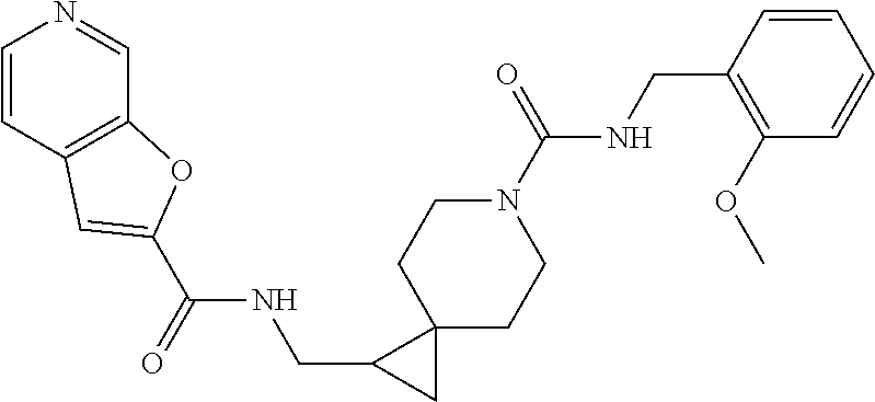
C1=CC2=C(C=N1)OC(C(NCC1CC13CCN(C(NCC1=C(OC)C=CC=C1)=O)CC3)=O)=C2
